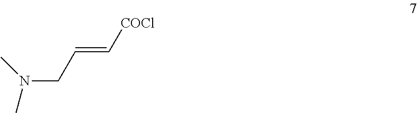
C(=C[COCl])CN(C)C
